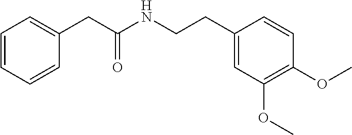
C1=CC=CC(CC(NCCC2=CC(OC)=C(OC)C=C2)=O)=C1
